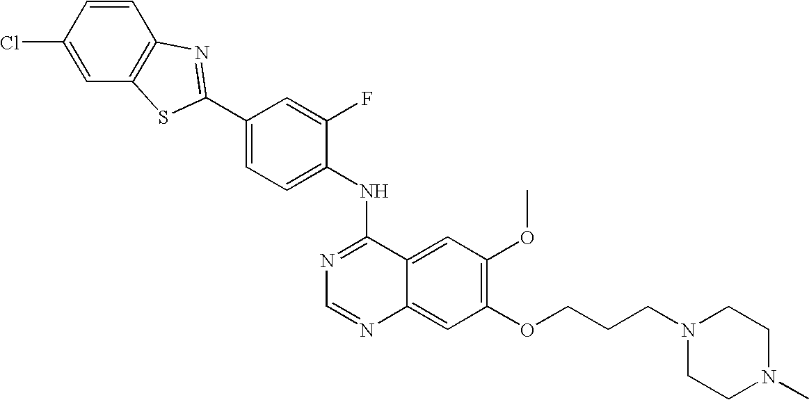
C1=CC(Cl)=CC2=C1N=C(C1=CC=C(NC3=NC=NC4=CC(OCCCN5CCN(C)CC5)=C(OC)C=C34)C(F)=C1)S2
